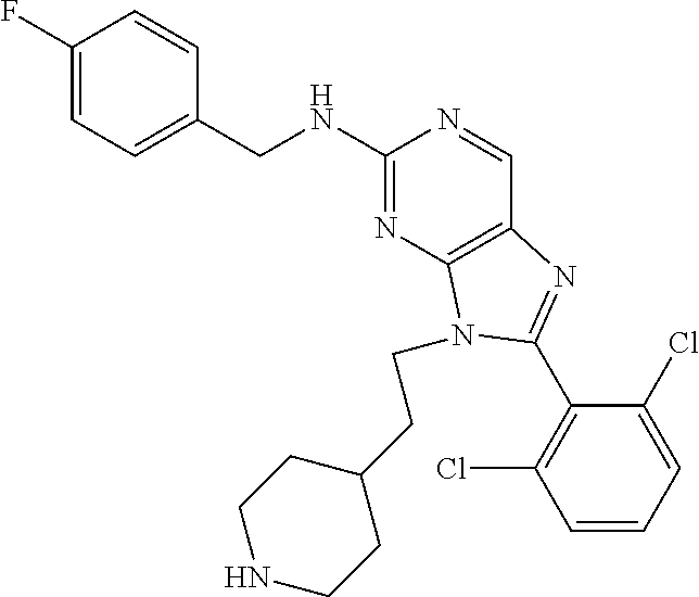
C1(F)=CC=C(CNC2=NC3=C(C=N2)N=C(C2=C(Cl)C=CC=C2Cl)N3CCC2CCNCC2)C=C1
